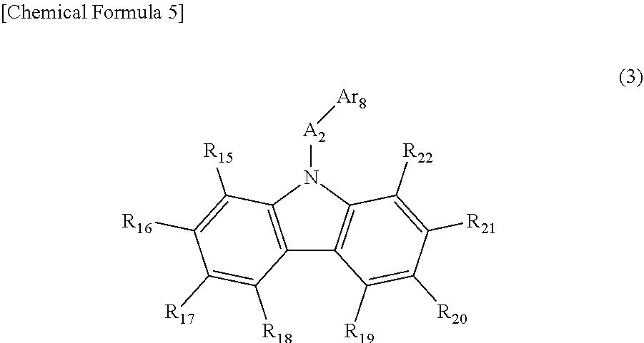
C12=C(N([A2][Ar8])C3=C1C([R19])=C([R20])C([R21])=C3[R22])C([R15])=C([R16])C([R17])=C2[R18]
